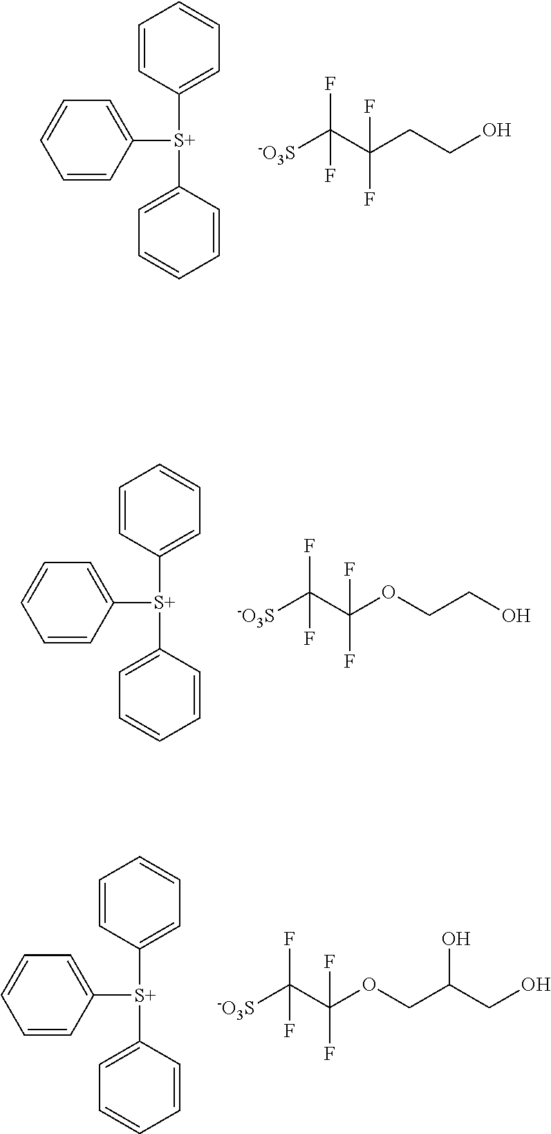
C1=CC([S+](C2=CC=CC=C2)C2=CC=CC=C2)=CC=C1.[-O3S]C(C(CCO)(F)F)(F)F.[-O3S]C(C(OCCO)(F)F)(F)F.C1=CC([S+](C2=CC=CC=C2)C2=CC=CC=C2)=CC=C1.[-O3S]C(C(OCC(CO)O)(F)F)(F)F.C1=CC([S+](C2=CC=CC=C2)C2=CC=CC=C2)=CC=C1
